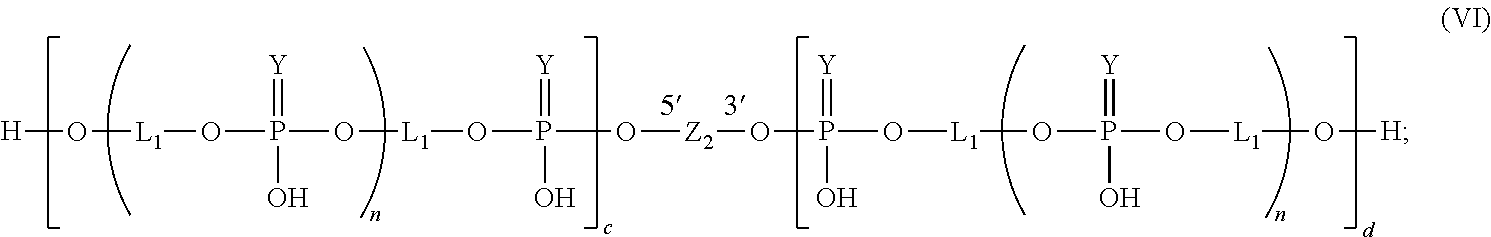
[H]O[L1]OP(=[Y])(O)O[L1]OP(O[Z2]OP(=[Y])(O)O[L1]OP(O[L1]O[H])(=[Y])O)(=[Y])O
